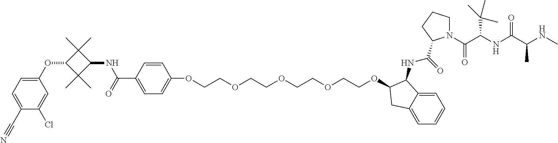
C1(OC2C(C)(C)C(NC(C3=CC=C(OCCOCCOCCOCCOC4C(NC(=O)C5N(C(C(NC(C(NC)C)=O)C(C)(C)C)=O)CCC5)C5=CC=CC=C5C4)C=C3)=O)C2(C)C)=CC=C(C#N)C(Cl)=C1
